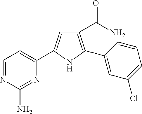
C1(C(=O)N)=C(C2=CC(Cl)=CC=C2)NC(C2=CC=NC(N)=N2)=C1
